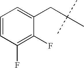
C1=CC(F)=C(F)C(CC(C)(C)C)=C1
